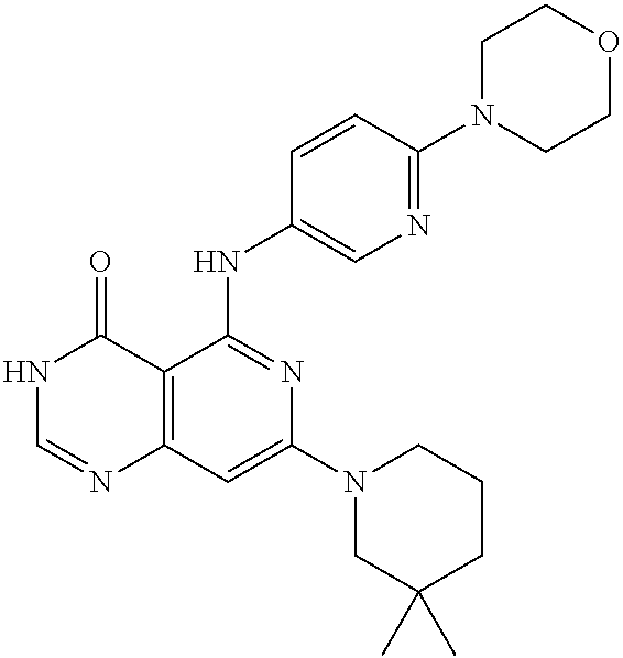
C12=C(C=C(N3CC(C)(C)CCC3)N=C1NC1=CN=C(N3CCOCC3)C=C1)N=CNC2=O
